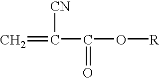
C=C([CN])C(=O)O[R]
